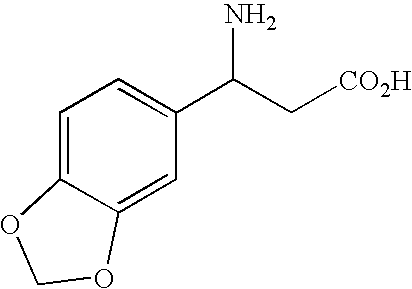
C1=C2C(=CC(C(C[CO2H])N)=C1)OCO2
